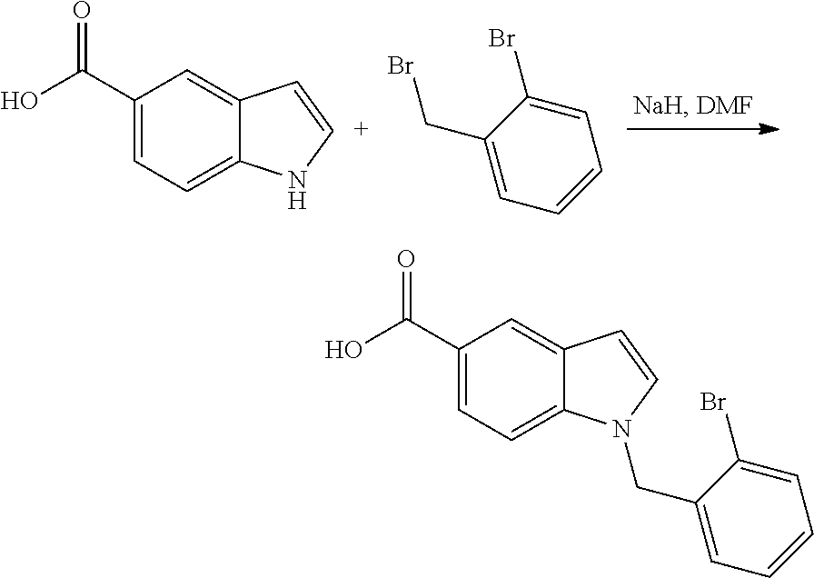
C1(C(O)=O)=CC=C2C(=C1)C=[C+]N2.C1=C(Br)C(CBr)=CC=C1.C1(C(O)=O)=CC=C2C(=C1)C=CN2CC1=CC=CC=C1Br
